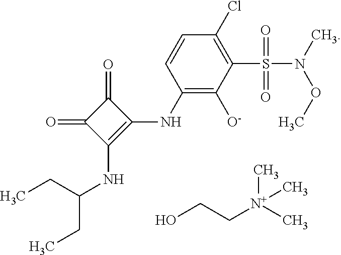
C1(NC2=C(NC(CC)CC)C(=O)C2=O)=C([O-])C(S(N(C)OC)(=O)=O)=C(Cl)C=C1.OCC[N+](C)(C)C
